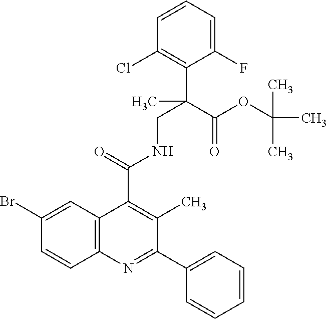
C1=CC=CC=C1C1=NC2=C(C(C(=O)NCC(C(OC(C)(C)C)=O)(C)C3=C(Cl)C=CC=C3F)=C1C)C=C(Br)C=C2
